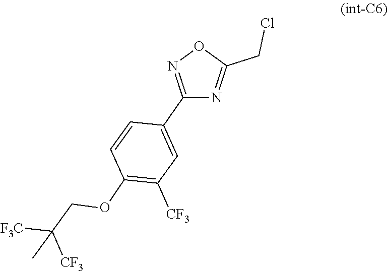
C1(C2=CC([CF3])=C(OCC(C)([F3C])[CF3])C=C2)=NOC(CCl)=N1
